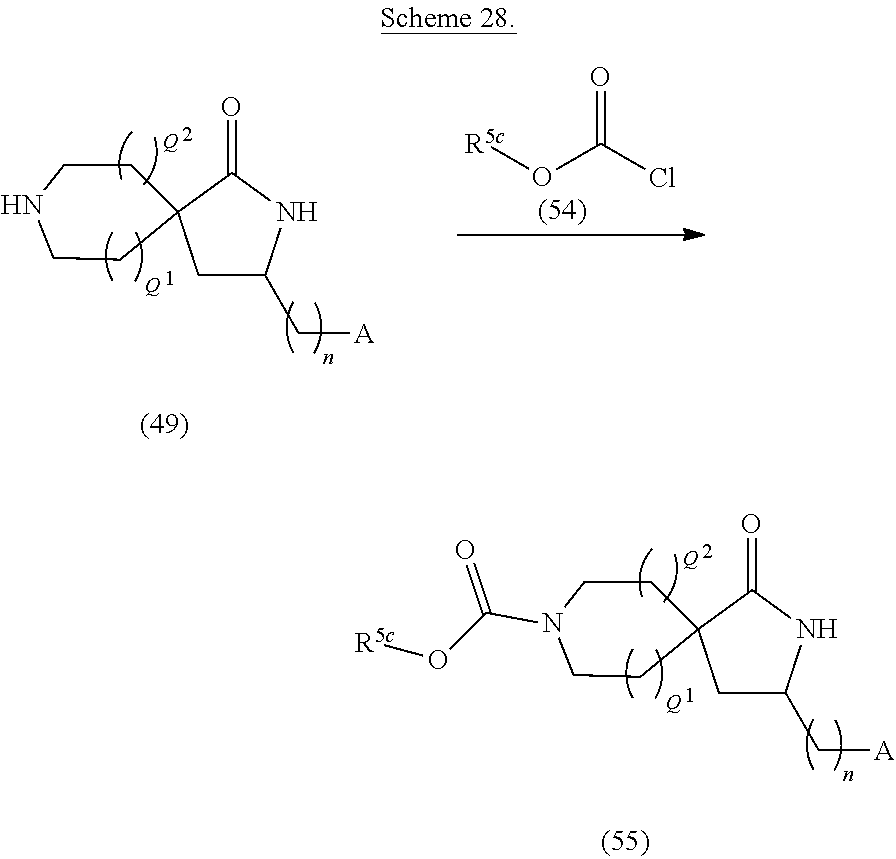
[Q].[Q].C1C(C[A])NC(=O)C12CCNCC2.O=C(O[R5c])Cl.[Q].[Q].C1C(C[A])NC(=O)C12CCN(C(O[R5c])=O)CC2
